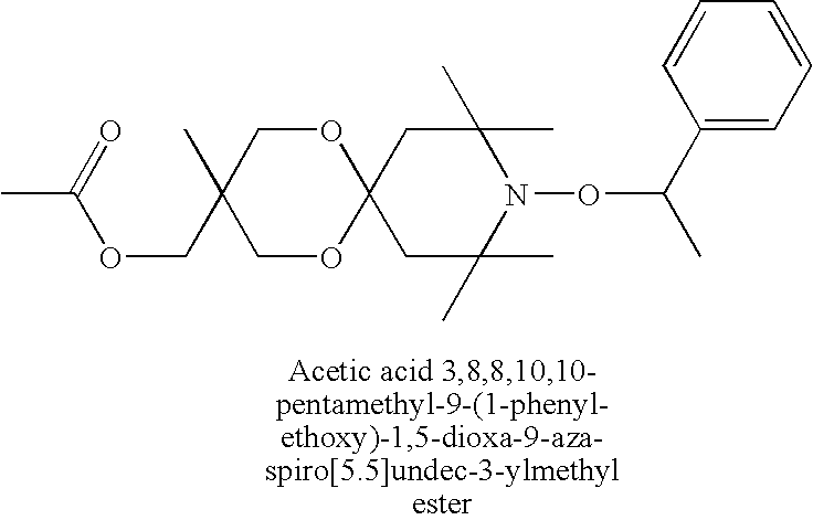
C12(CC(C)(C)N(OC(C)C3=CC=CC=C3)C(C)(C)C1)OCC(C)(COC(C)=O)CO2
